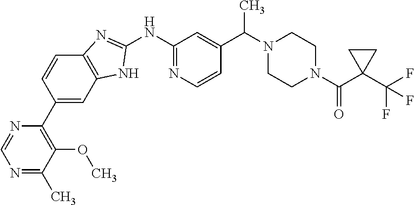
C12=C(C=C(C3=C(OC)C(C)=NC=N3)C=C1)NC(NC1=NC=CC(C(N3CCN(C(=O)C4(C(F)(F)F)CC4)CC3)C)=C1)=N2
